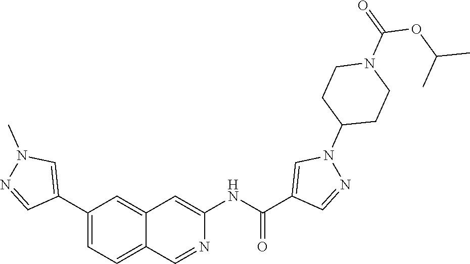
C1CC(N2N=CC(C(NC3=CC4=CC(C5=CN(C)N=C5)=CC=C4C=N3)=O)=C2)CCN1C(OC(C)C)=O
